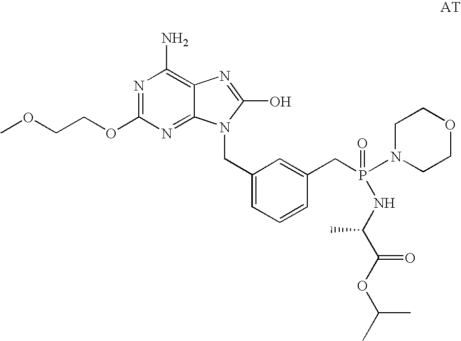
C12=NC(OCCOC)=NC(N)=C1N=C(O)N2CC1=CC=CC(CP(=O)(NC(C(OC(C)C)=O)C)N2CCOCC2)=C1
